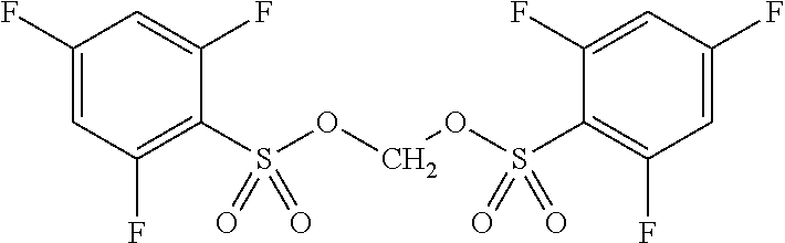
C1(F)=CC(F)=C(S(OCOS(C2=C(F)C=C(F)C=C2F)(=O)=O)(=O)=O)C(F)=C1
